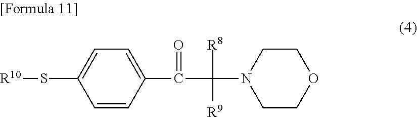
C1=C(C(C([R8])([R9])N2CCOCC2)=O)C=CC(S[R10])=C1
